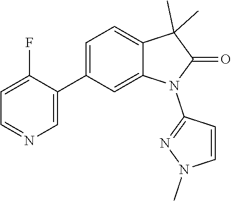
N1(C)N=C(N2C(=O)C(C)(C)C3=CC=C(C4=CN=CC=C4F)C=C32)C=C1
